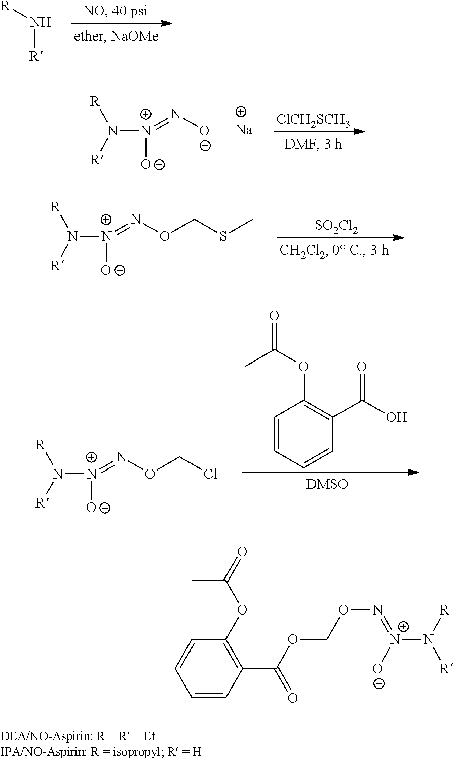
[R]N[R].N([N+]([O-])=N[O-])([R])[R].[Na].[ClCH2SCH3].N([N+]([O-])=NOCSC)([R])[R].[SO2Cl2].N([N+]([O-])=NOCCl)([R])[R].C1=CC=CC(C(O)=O)=C1OC(=O)C.C1=CC(C(OCON=[N+](N([R])[R])[O-])=O)=C(OC(=O)C)C=C1
